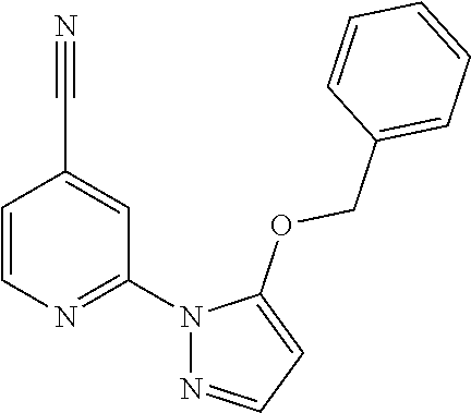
C1=CN=C(N2N=CC=C2OCC2=CC=CC=C2)C=C1C#N
